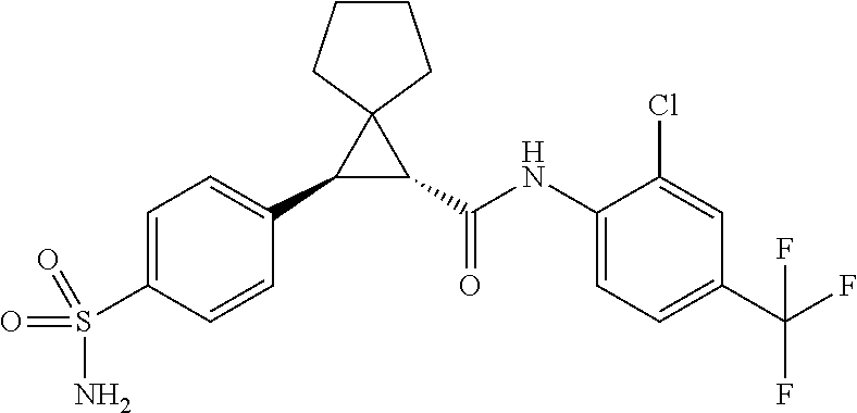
C1(C2=CC=C(S(=O)(=O)N)C=C2)C(C(NC2=CC=C(C(F)(F)F)C=C2Cl)=O)C12CCCC2
